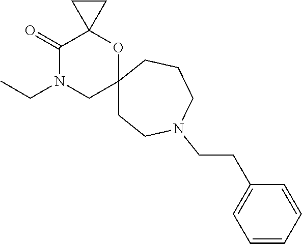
CCN1CC2(OC3(C1=O)CC3)CCN(CCC1=CC=CC=C1)CCC2
